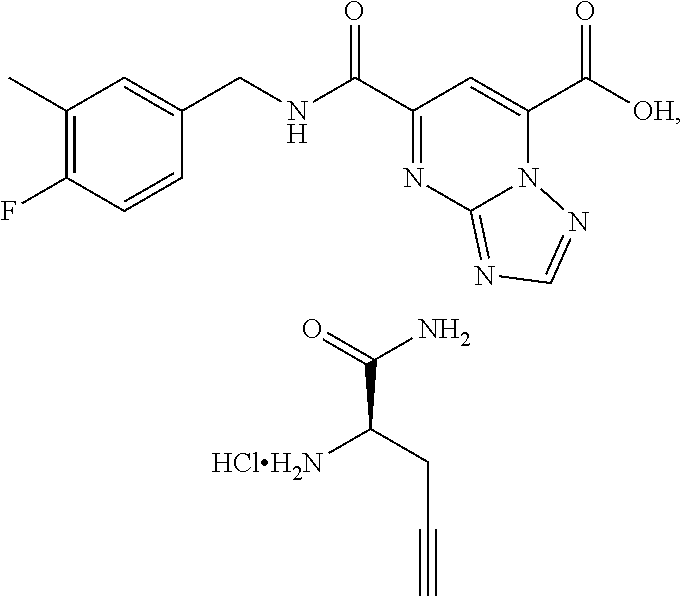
C1(C)=C(F)C=CC(CNC(C2=NC3=NC=NN3C(C([OH])=O)=C2)=O)=C1.[HClH2N]C(CC#C)C(=O)N
